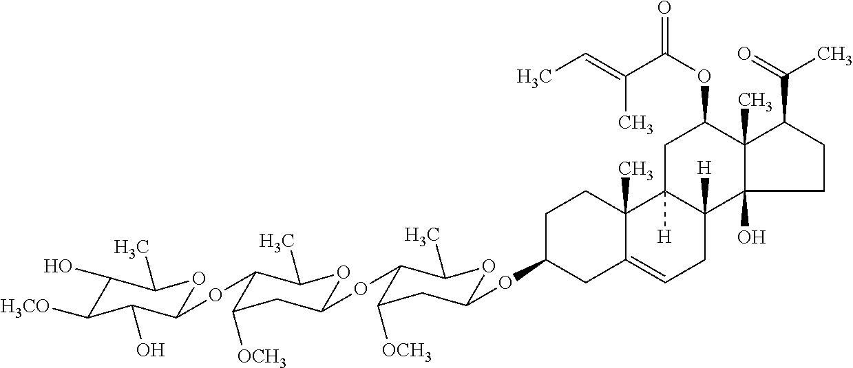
C1C(OC2CC([OCH3])C(OC3CC([OCH3])C(OC4C(O)C([H3CO])C(O)C(C)O4)C(C)O3)C(C)O2)CC2=CCC3([H])C([H])(C2(C)C1)CC(OC(=O)C(=CC)C)C1(C)C3(O)CCC1C(=O)C
